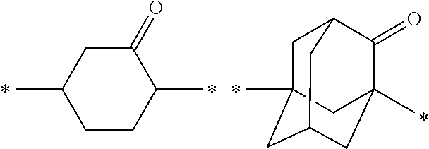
C1(=O)CC(C)CCC1C.CC12CC3C(=O)C(C)(CC(C1)C3)C2
